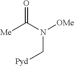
C(N(C([Me])=O)[OMe])[Pyd]
